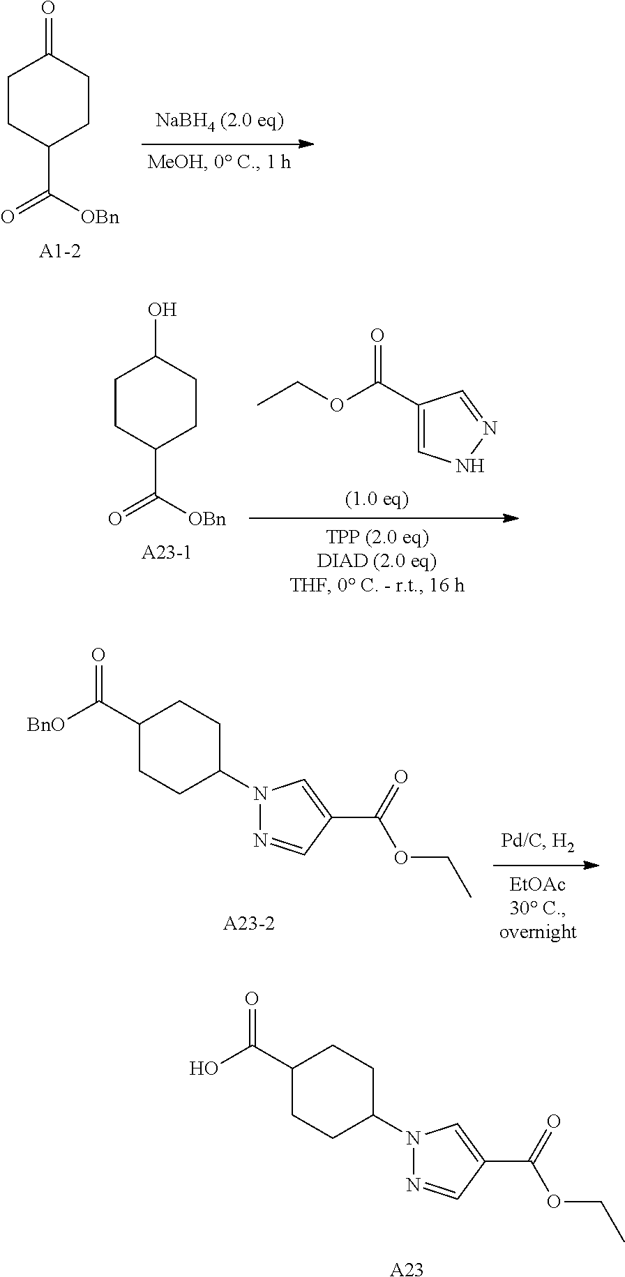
C1CC(=O)CCC1C(=O)[OBn].C1CC(O)CCC1C(=O)[OBn].C1=C(C(=O)OCC)C=NN1.C1C(N2N=CC(C(OCC)=O)=C2)CCC(C([BnO])=O)C1.C1C(N2N=CC(C(OCC)=O)=C2)CCC(C(O)=O)C1.[A23]
